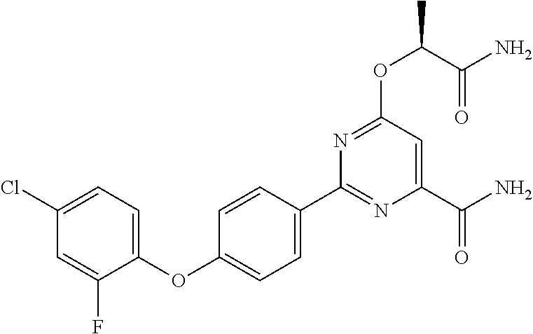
C1=C(Cl)C=C(F)C(OC2=CC=C(C3=NC(C(=O)N)=CC(OC(C)C(=O)N)=N3)C=C2)=C1
